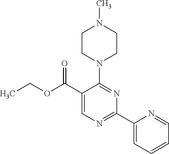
N1(C2=NC(C3=CC=CC=N3)=NC=C2C(OCC)=O)CCN(C)CC1
